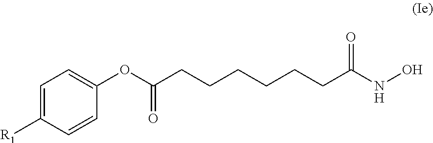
C(CCCCCC(NO)=O)C(OC1=CC=C([R1])C=C1)=O
